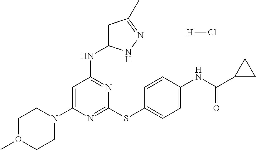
N1=C(SC2=CC=C(NC(C3CC3)=O)C=C2)N=C(NC2=CC(C)=NN2)C=C1N1CCO(C)CC1.[H]Cl
